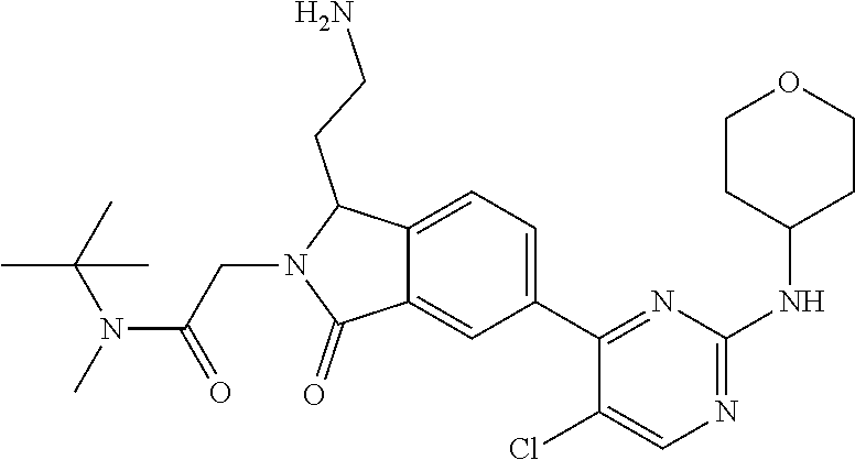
C12=CC(C3=NC(NC4CCOCC4)=NC=C3Cl)=CC=C1C(CCN)N(CC(N(C)C(C)(C)C)=O)C2=O
